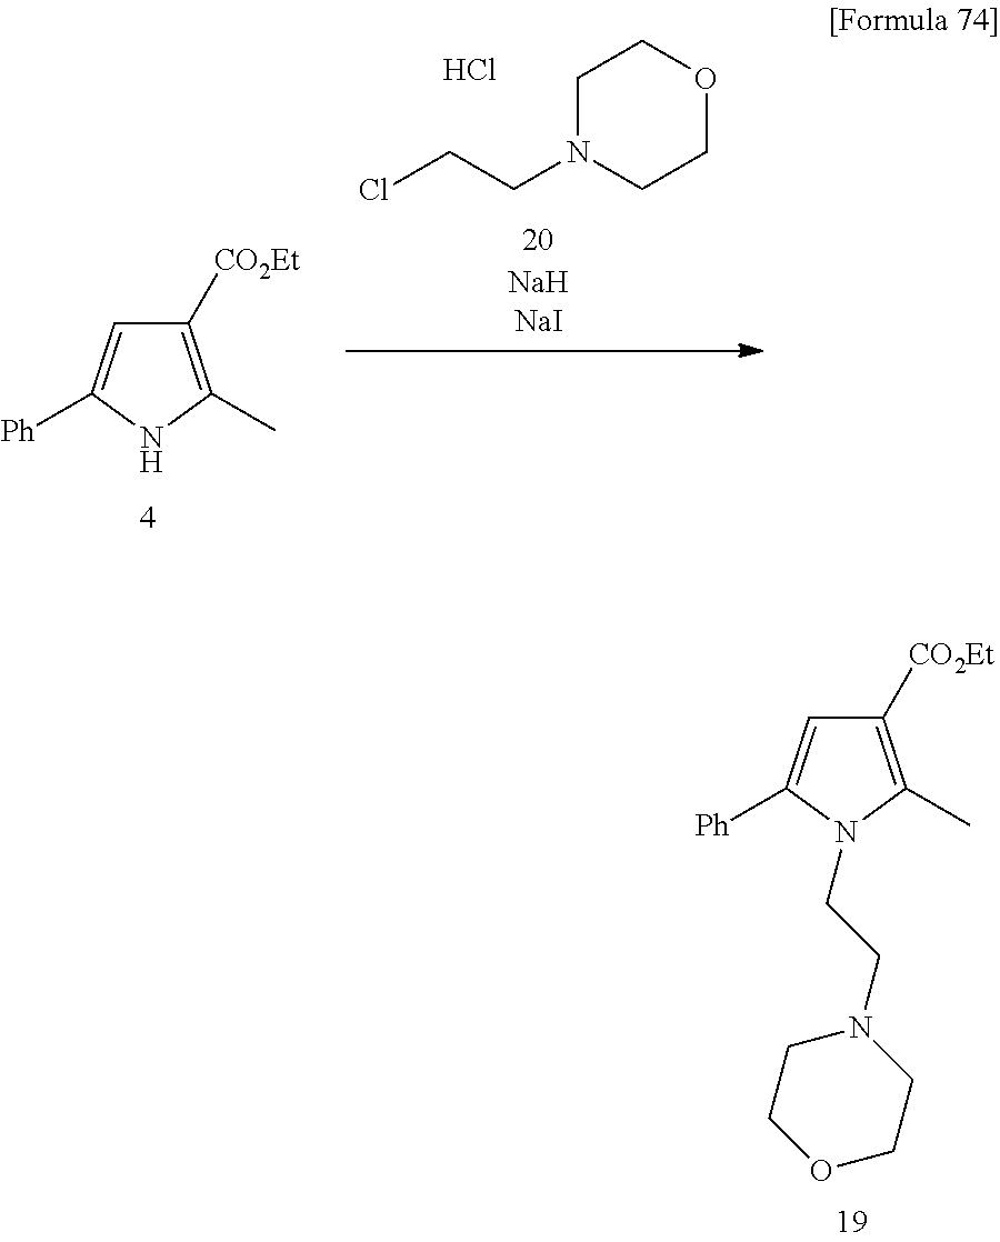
C1([CO2Et])=C(C)NC([Ph])=C1.C1N(CCCl)CCOC1.Cl.C1([CO2Et])=C(C)N(CCN2CCOCC2)C([Ph])=C1
